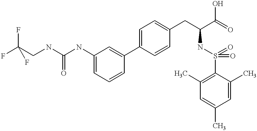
C1=C(NC(NCC(F)(F)F)=O)C=C(C2=CC=C(CC(C(=O)O)NS(=O)(=O)C3=C(C)C=C(C)C=C3C)C=C2)C=C1
